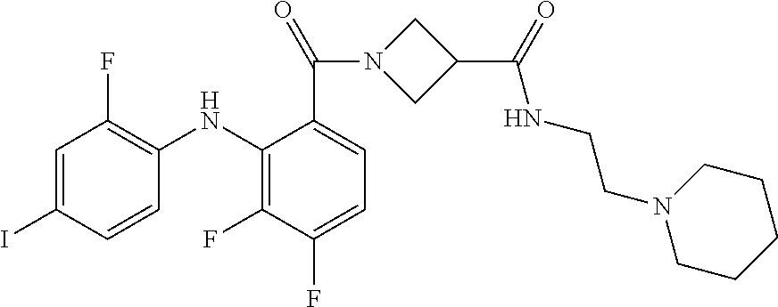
C1=C(I)C=CC(NC2=C(F)C(F)=CC=C2C(N2CC(C(=O)NCCN3CCCCC3)C2)=O)=C1F
